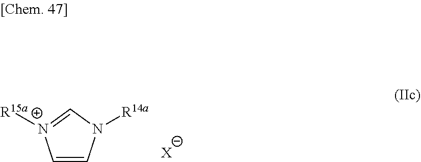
C1=CN([R14a])C=N1[R15a].[X]
